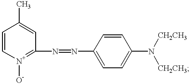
C1=C[N+]([O-])=C(N=NC2=CC=C(N([CH2CH3])[CH2CH3])C=C2)C=C1C
